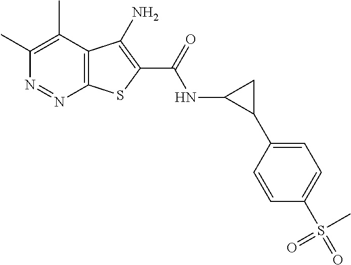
C1(C)=C(C)C2=C(N=N1)SC(C(=O)NC1C(C3=CC=C(S(C)(=O)=O)C=C3)C1)=C2N
